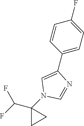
C1=C(C2=CC=C(F)C=C2)N=CN1C1(C(F)F)CC1
